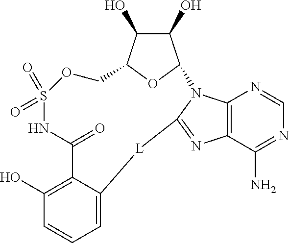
C12=C(C(N)=NC=N1)N=C1N2C2C(O)C(O)C(O2)COS(=O)(=O)NC(=O)C2=C(O)C=CC=C2[L]1
